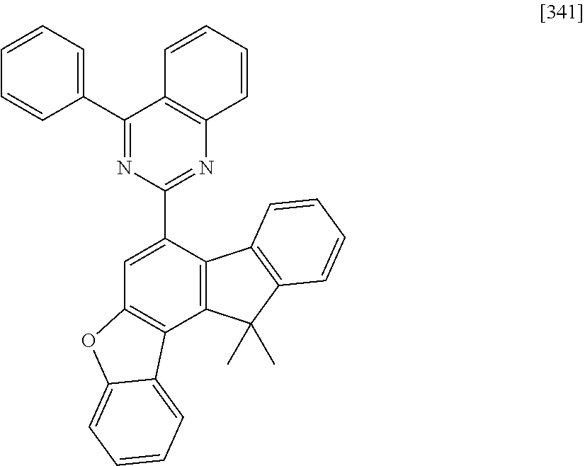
C1(C2=CC=CC=C2)=NC(C2=CC3=C(C4=C2C2=C(C4(C)C)C=CC=C2)C2=CC=CC=C2O3)=NC2=C1C=CC=C2
